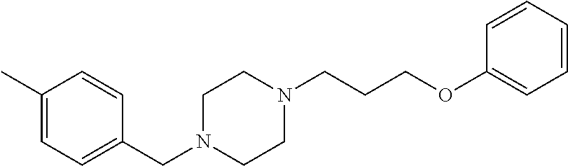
C1(C)=CC=C(CN2CCN(CCCOC3=CC=CC=C3)CC2)C=C1
